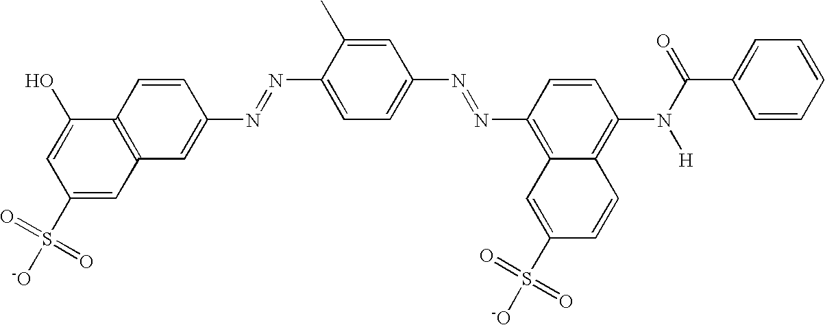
C1(S(=O)(=O)[-O])=CC2=C(C(O)=C1)C=CC(N=NC1=CC=C(N=NC3=C4C(=C(N(C(C5=CC=CC=C5)=O)[H])C=C3)C=CC(S(=O)(=O)[-O])=C4)C=C1C)=C2
